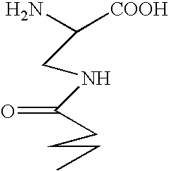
NC([COOH])CNC(CCCC)=O
